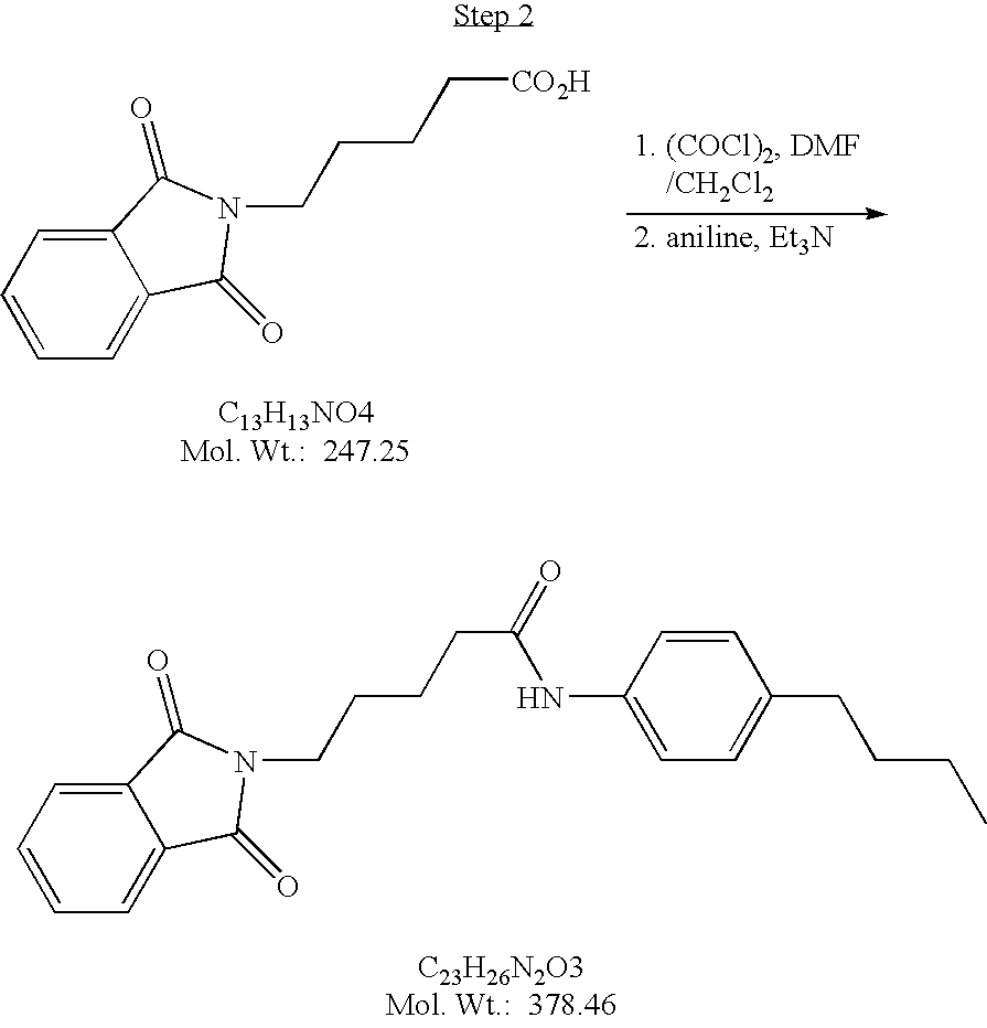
C(CCC[CO2H])N1C(=O)C2=CC=CC=C2C1=O.C(CCCC(=O)NC1=CC=C(CCCC)C=C1)N1C(=O)C2=CC=CC=C2C1=O
